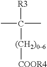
[R3]C(C)(C)[(CH2)06][COOR4]
